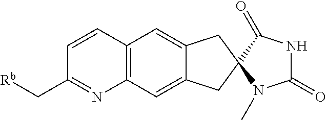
C12=C(C=C3C(=C1)CC1(C3)N(C)C(=O)NC1=O)N=C(C[Rb])C=C2
